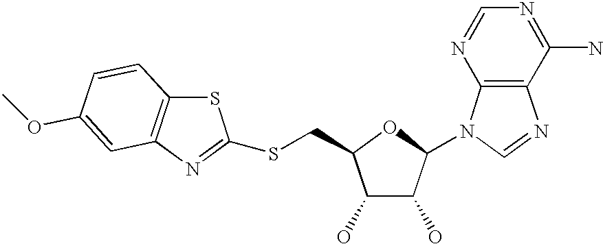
C1(O)C(O)C(N2C3=C(N=C2)C(N)=NC=N3)OC1CSC1=NC2=C(S1)C=CC(OC)=C2
